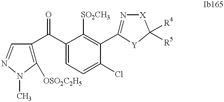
C1([OSO2C2H5])=C(C(C2=CC=C(Cl)C(C3=N[X]C([R4])([R5])[Y]3)=C2[SO2CH3])=O)C=NN1C
